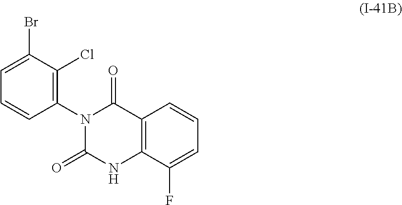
C12=C(C(F)=CC=C1)NC(=O)N(C1=C(Cl)C(Br)=CC=C1)C2=O
